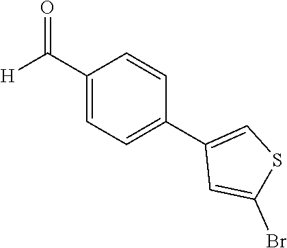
C1(C([H])=O)=CC=C(C2=CSC(Br)=C2)C=C1
